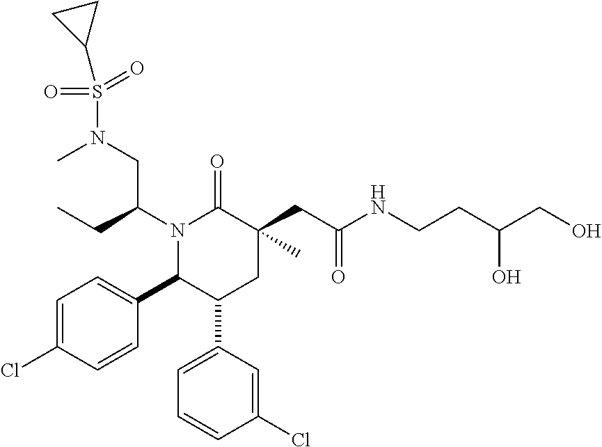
N1(C(CN(C)S(=O)(=O)C2CC2)CC)C(C2=CC=C(Cl)C=C2)C(C2=CC=CC(Cl)=C2)CC(C)(CC(NCCC(O)CO)=O)C1=O
